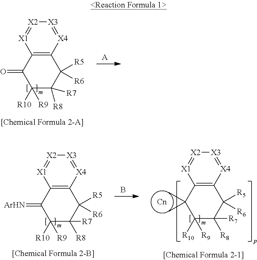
[X2]1=[X1]C2=C([X4]=[X3]1)C([R5])([R6])C([R8])([R7])C([R10])([R9])C2=O.[A].B.[X2]1=[X1]C2=C([X4]=[X3]1)C([R5])([R6])C([R8])([R7])C([R10])([R9])C2=[ArHN].[X2]1=[X1]C2=C([X4]=[X3]1)C([R5])([R6])C([R8])([R7])C([R10])([R9])C2(C)C
